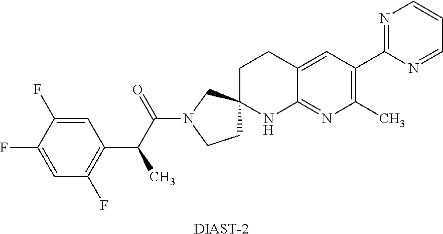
C1=C(F)C(F)=CC(C(C(N2CCC3(C2)CCC2=CC(C4=NC=CC=N4)=C(C)N=C2N3)=O)C)=C1F.[DIAST-2]
